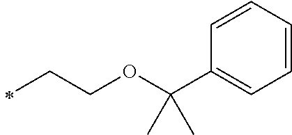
O(CCC)C(C)(C1=CC=CC=C1)C
